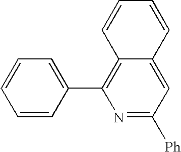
N1=C([Ph])C=C2C(=C1C1=CC=CC=C1)C=CC=C2
